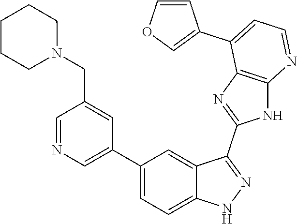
C1=NC=C(C2=CC=C3C(=C2)C(C2=NC4=C(N2)N=CC=C4C2=COC=C2)=NN3)C=C1CN1CCCCC1
